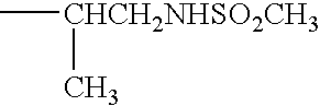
C[CHCH2NHSO2CH3]C
